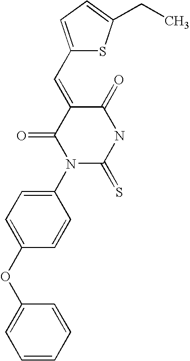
C1(OC2=CC=C(N3C(=S)NC(=O)C(=CC4=CC=C(CC)S4)C3=O)C=C2)=CC=CC=C1
